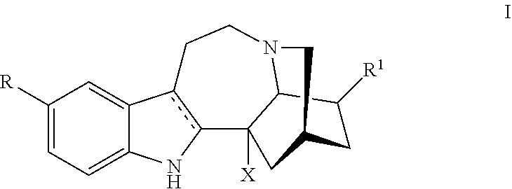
C1([R])=CC=C2C(=C1)c1c(N2)C2([X])C3N(CC1)CC(C2)CC3[R1]
